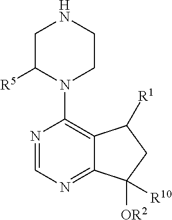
C12=C(N3C([R5])CNCC3)N=CN=C1C([OR2])([R10])CC2[R1]
